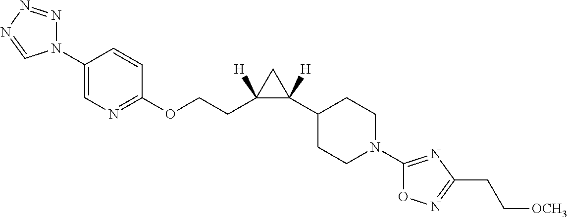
C1(N2N=NN=C2)=CN=C(OCCC2([H])C([H])(C3CCN(C4=NC(CC[OCH3])=NO4)CC3)C2)C=C1
